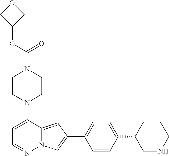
N1(C2=CC=NN3C2=CC(C2=CC=C(C4CNCCC4)C=C2)=C3)CCN(C(=O)OC2COC2)CC1
